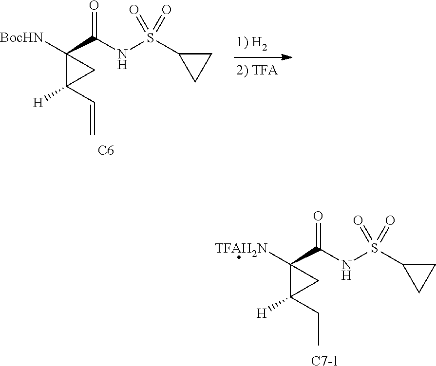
[BocHN]C1(C(NS(C2CC2)(=O)=O)=O)C(C=C)([H])C1.[C6].[TFAH2N]C1(C(NS(C2CC2)(=O)=O)=O)C(CC)([H])C1.[C7-1]
